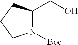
N1([Boc])C(CO)CCC1
